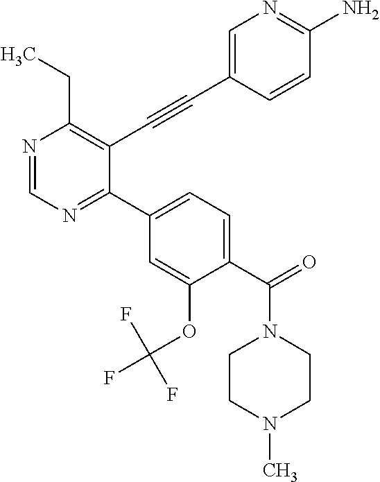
N1=CN=C(C2=CC=C(C(N3CCN(C)CC3)=O)C(OC(F)(F)F)=C2)C(C#CC2=CN=C(N)C=C2)=C1CC
